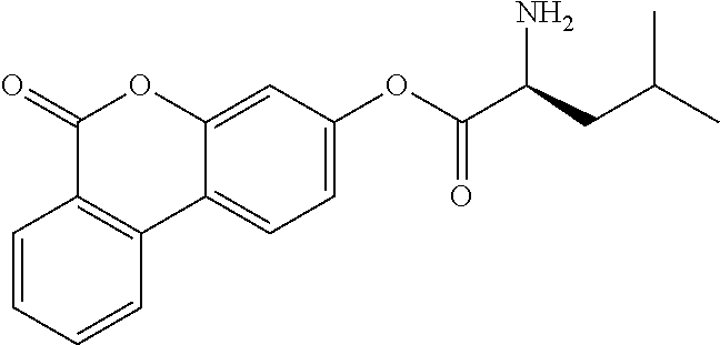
C1=CC=CC2=C1C(=O)OC1=CC(OC(C(CC(C)C)N)=O)=CC=C21
